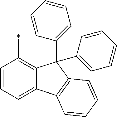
C1=CC=C2C(=C1*)C(C1=CC=CC=C1)(C1=CC=CC=C1)C1=C2C=CC=C1
